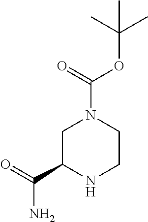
C(=O)(OC(C)(C)C)N1CCNC(C(=O)N)C1
